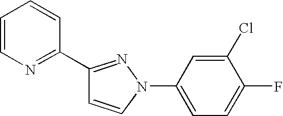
C1(C2=NC=CC=C2)=NN(C2=CC=C(F)C(Cl)=C2)C=C1
